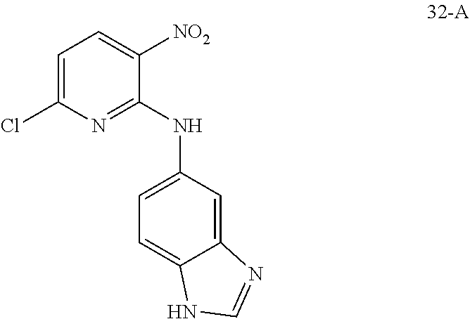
C1=C(Cl)N=C(NC2=CC=C3C(=C2)N=CN3)C([NO2])=C1
